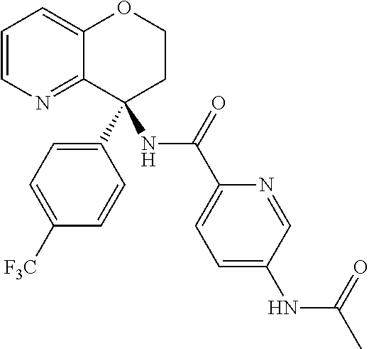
C1=CN=C2C(=C1)OCCC2(C1=CC=C([F3C])C=C1)NC(C1=CC=C(NC(C)=O)C=N1)=O
